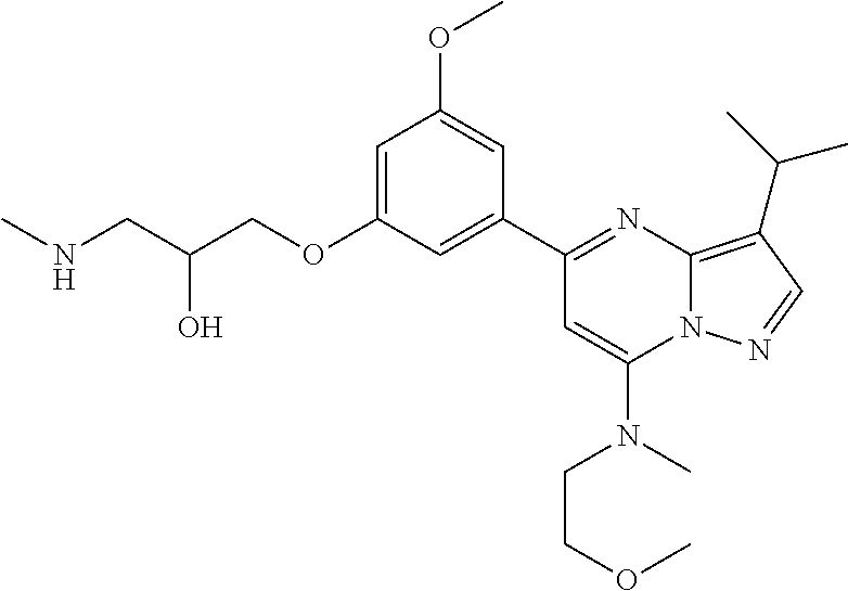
C1=C(OCC(CNC)O)C=C(C2=NC3=C(C(C)C)C=NN3C(N(C)CCOC)=C2)C=C1OC
